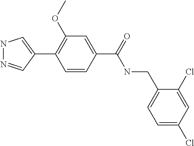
N1N=CC(C2=C(OC)C=C(C(NCC3=CC=C(Cl)C=C3Cl)=O)C=C2)=C1
